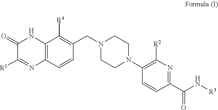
[R1]C1=NC2=C(NC1=O)C([R4])=C(CN1CCN(C3=C([R2])N=C(C(N[R3])=O)C=C3)CC1)C=C2
